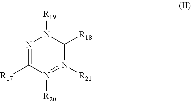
N1=C([R17])n([R20])n([R21])c([R18])N1[R19]
